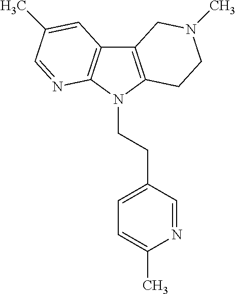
C12=C(N(CCC3=CC=C(C)N=C3)C3=C1C=C(C)C=N3)CCN(C)C2
